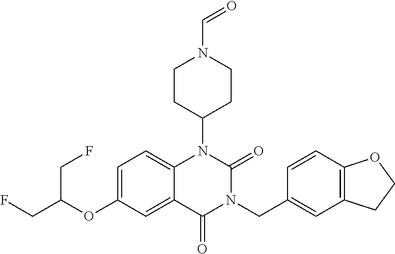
C1=C(OC(CF)CF)C=C2C(=C1)N(C1CCN(C=O)CC1)C(=O)N(CC1=CC3=C(C=C1)OCC3)C2=O
